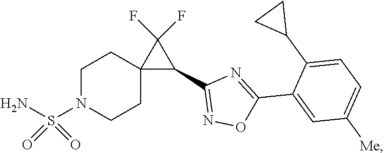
C1N(S(N)(=O)=O)CCC2(C1)C(C1=NOC(C3=CC([Me])=CC=C3C3CC3)=N1)C2(F)F
